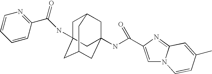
C1C2CC3(NC(=O)C4=CN5C(=N4)C=C(C)C=C5)CC(CC1(NC(C1=NC=CC=C1)=O)C3)C2
